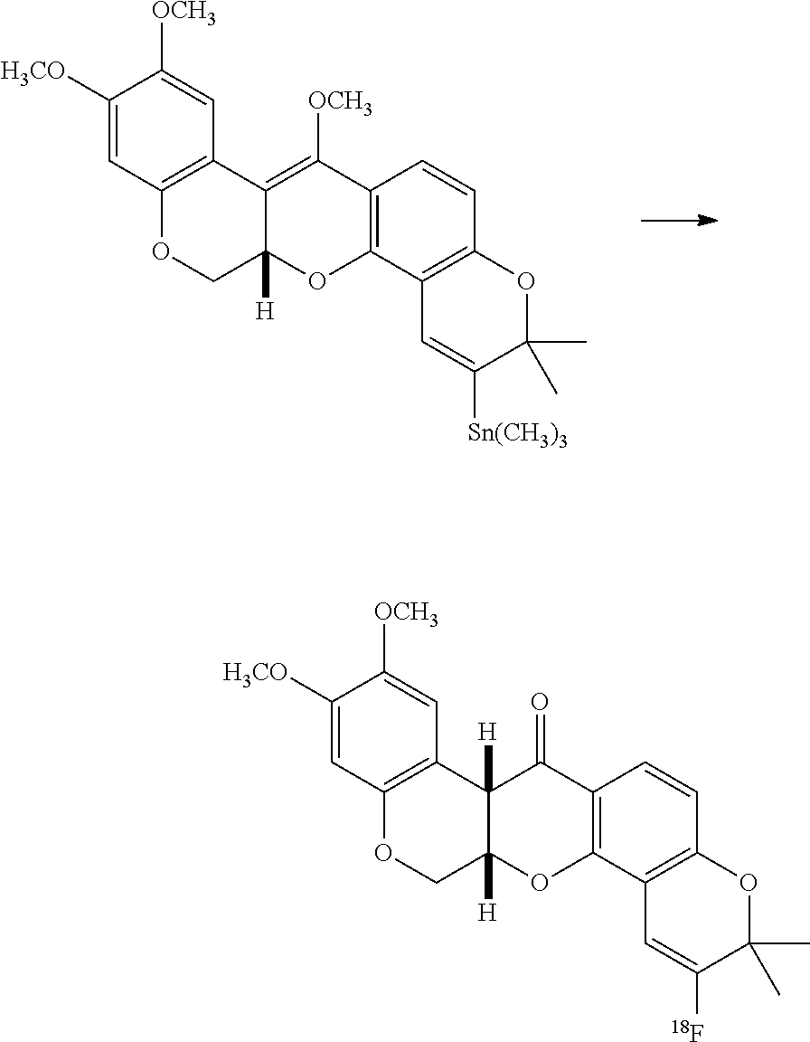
C1([H3CO])=CC2=C(C=C1[OCH3])C1=C([OCH3])C3=C(OC1([H])CO2)C1=C(C=C3)OC(C)(C)C([Sn(CH3)3])=C1.C1([H3CO])=CC2=C(C=C1[OCH3])C1([H])C([H])(CO2)OC2=C(C1=O)C=CC1=C2C=C([18F])C(C)(C)O1
